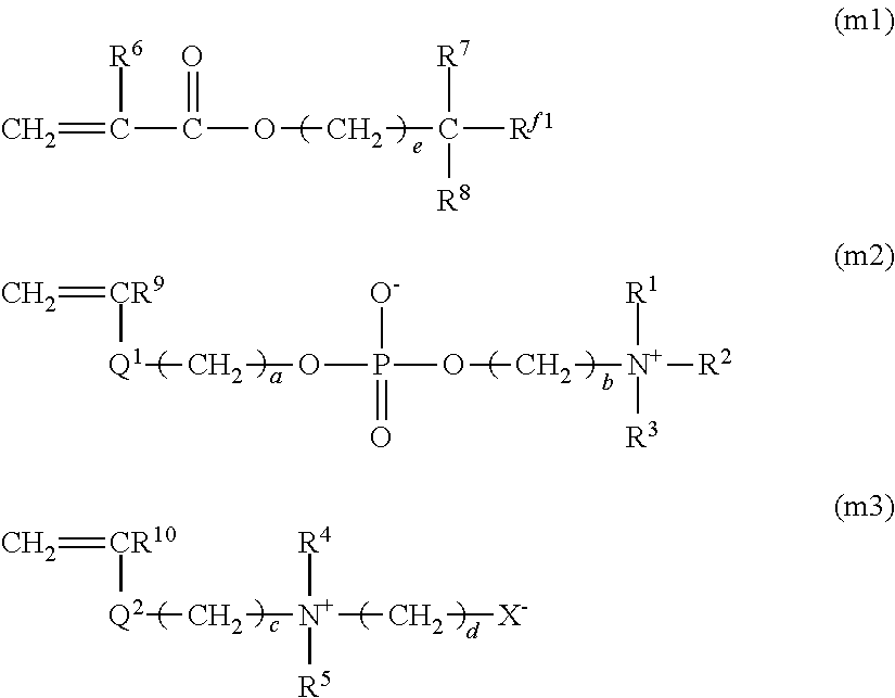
[Q1](COP(OC[N+]([R2])([R1])[R3])([O-])=O)[CR9]=C.[Q2](C[N+](C[X-])([R4])[R5])[CR10]=C.C(C(OCC([Rf1])([R7])[R8])=O)(=C)[R6]
